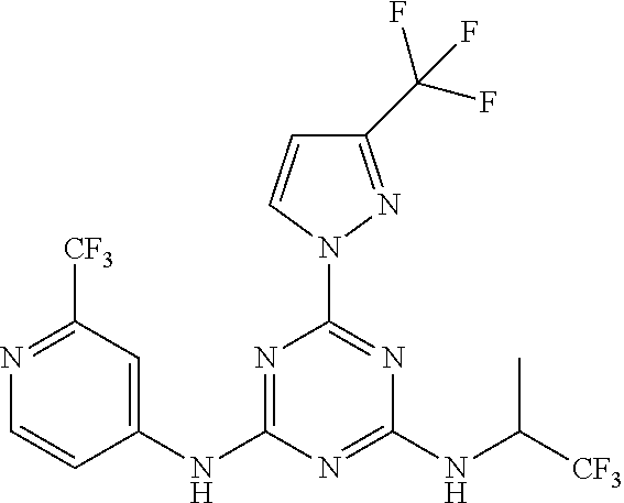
C1(NC2=NC(N3N=C(C(F)(F)F)C=C3)=NC(NC([CF3])C)=N2)=CC([CF3])=NC=C1
